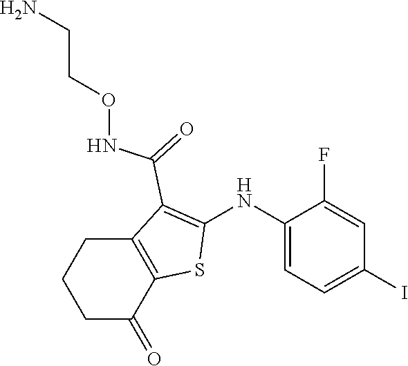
C1(NC2=C(C(=O)NOCCN)C3=C(S2)C(=O)CCC3)=CC=C(I)C=C1F
